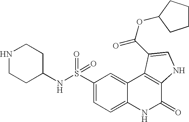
N(S(C1=CC=C2C(=C1)C1=C(C(=O)N2)NC=C1C(OC1CCCC1)=O)(=O)=O)C1CCNCC1
